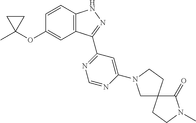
C1C(C)(OC2=CC3=C(C=C2)NN=C3C2=NC=NC(N3CC4(CC3)C(=O)N(C)CC4)=C2)C1
